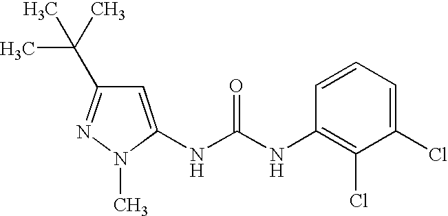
C1=C(NC(NC2=C(Cl)C(Cl)=CC=C2)=O)N(C)N=C1C(C)(C)C
